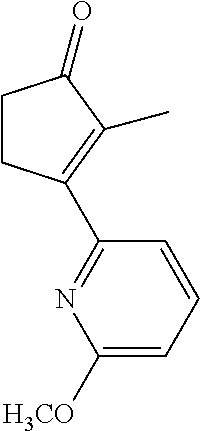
C1CC(C2=NC([H3CO])=CC=C2)=C(C)C1=O
